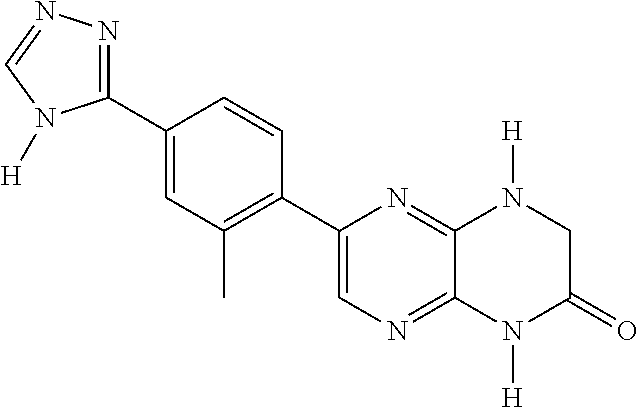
C1(C2=NN=CN2[H])=CC(C)=C(C2=CN=C3C(=N2)N([H])CC(=O)N3[H])C=C1
